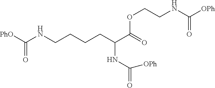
C(CC(C(OCCNC(=O)[OPh])=O)NC(=O)[OPh])CCNC(=O)[PhO]
